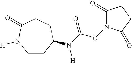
C1CC(N(C(ON2C(=O)CCC2=O)=O)[H])CCC(=O)N1[H]
